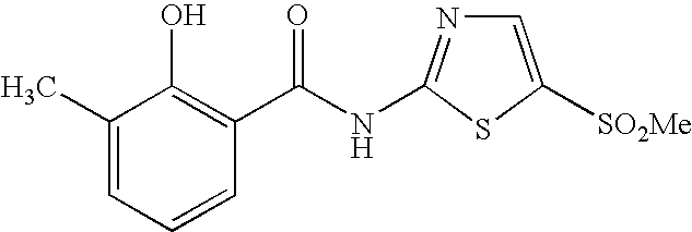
C1(C)=CC=CC(C(NC2=NC=C([SO2Me])S2)=O)=C1O
